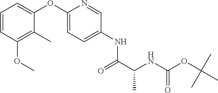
C1=CC(OC)=C(C)C(OC2=CC=C(NC(C(NC(OC(C)(C)C)=O)C)=O)C=N2)=C1
